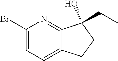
C1(Br)=CC=C2C(=N1)C(O)(CC)CC2
